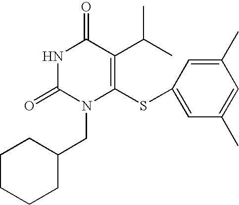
N1C(=O)N(CC2CCCCC2)C(SC2=CC(C)=CC(C)=C2)=C(C(C)C)C1=O
